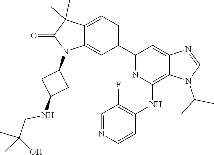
C12=CC=C(C3=NC(NC4=C(F)C=NC=C4)=C4C(=C3)N=CN4C(C)C)C=C1N(C1CC(NCC(O)(C)C)C1)C(=O)C2(C)C
